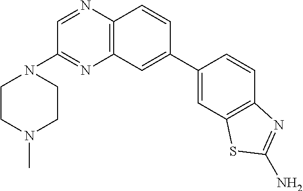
C1=C(C2=CC3=C(C=C2)N=CC(N2CCN(C)CC2)=N3)C=CC2=C1SC(N)=N2
